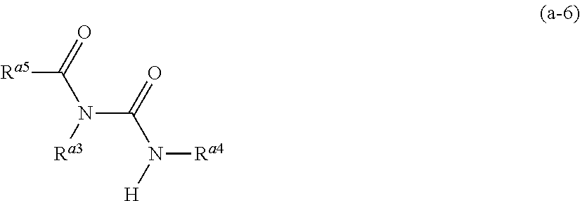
[Ra5]C(=O)N(C(N([Ra4])[H])=O)[Ra3]
